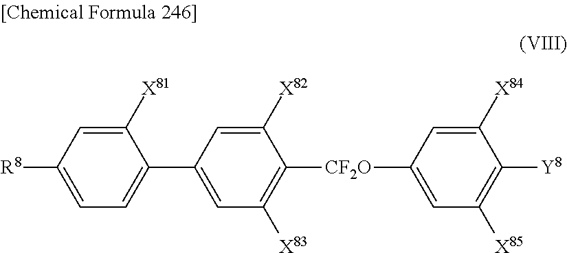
C1=C([X81])C(C2=CC([X83])=C([CF2O]C3=CC([X85])=C([Y8])C([X84])=C3)C([X82])=C2)=CC=C1[R8]
